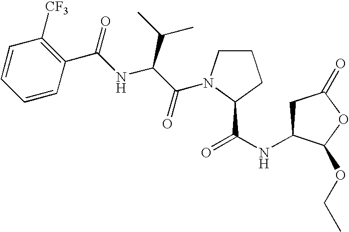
C1C(NC(=O)C2N(C(C(NC(C3=C([CF3])C=CC=C3)=O)C(C)C)=O)CCC2)C(OCC)OC1=O
